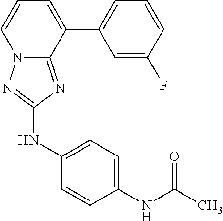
C12=NC(NC3=CC=C(NC(C)=O)C=C3)=NN1C=CC=C2C1=CC=CC(F)=C1
